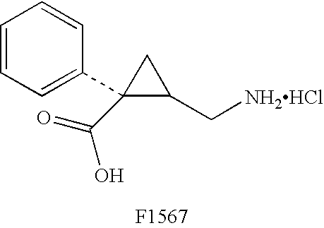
C1=CC=C(C2(C(=O)O)C(C[NH2HCl])C2)C=C1
